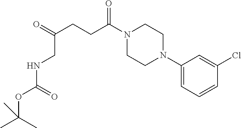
C1(N2CCN(C(CCC(=O)CNC(=O)OC(C)(C)C)=O)CC2)=CC=CC(Cl)=C1
